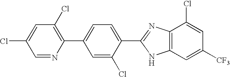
C1=NC(C2=CC=C(C3=NC4=C(N3)C=C([CF3])C=C4Cl)C(Cl)=C2)=C(Cl)C=C1Cl
